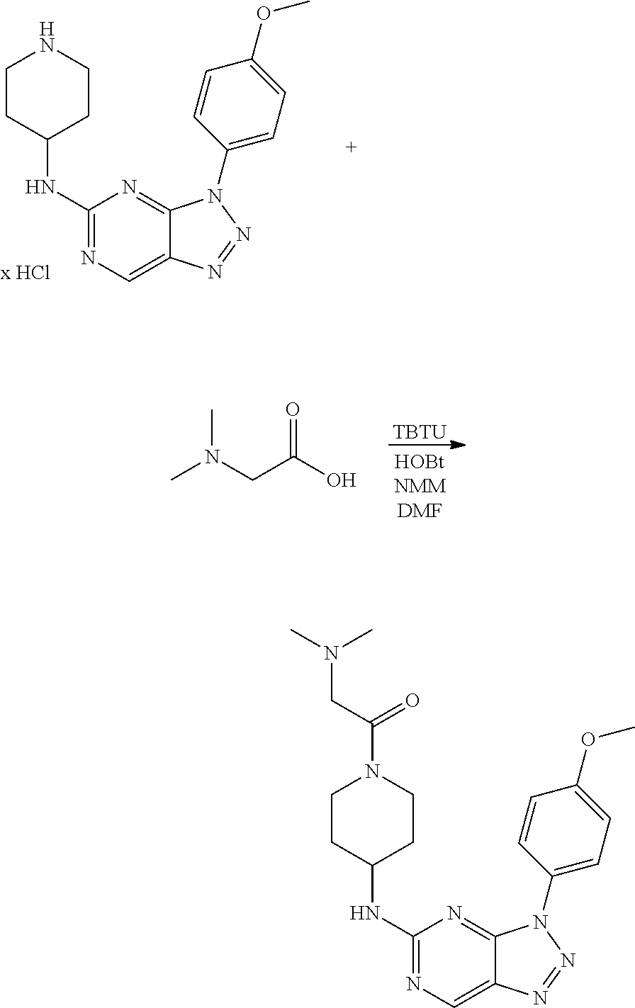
C1(NC2CCN(C(CN(C)C)=O)CC2)=NC=C2C(=N1)N(C1=CC=C(OC)C=C1)N=N2.C1(NC2CCNCC2)=NC=C2C(=N1)N(C1=CC=C(OC)C=C1)N=N2.[TBTU].CN(CC(O)=O)C
